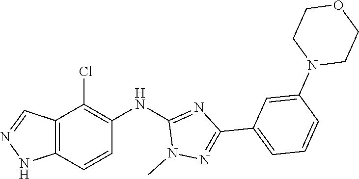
C12=C(NN=C1)C=CC(NC1=NC(C3=CC=CC(N4CCOCC4)=C3)=NN1C)=C2Cl
